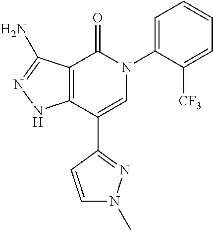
C1=C([CF3])C(N2C(=O)C3=C(C(C4=NN(C)C=C4)=C2)NN=C3N)=CC=C1
